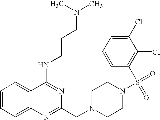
C1=CC=C2C(=C1)C(NCCCN(C)C)=NC(CN1CCN(S(=O)(=O)C3=C(Cl)C(Cl)=CC=C3)CC1)=N2
